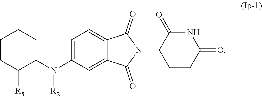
C1=C(N(C2C([R5])CCCC2)[R2])C=C2C(=C1)C(=O)N(C1CCC(=O)NC1=O)C2=O
